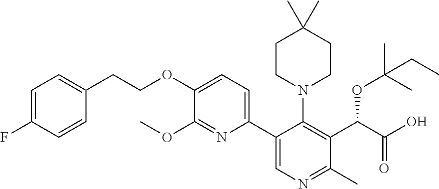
C1(OCCC2=CC=C(F)C=C2)=CC=C(C2=CN=C(C)C(C(C(O)=O)OC(C)(C)CC)=C2N2CCC(C)(C)CC2)N=C1OC
